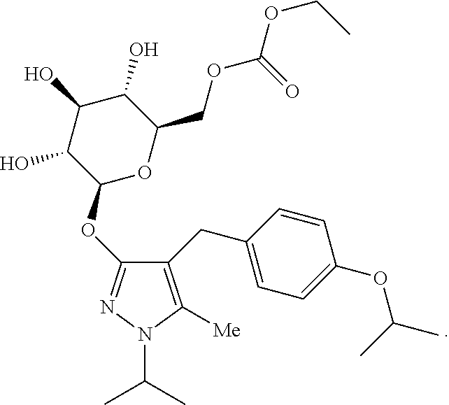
C1(O)C(O)C(OC2=NN(C(C)C)C([Me])=C2CC2=CC=C(OC(C)C)C=C2)OC(COC(OCC)=O)C1O
